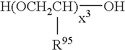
[H(OCH2CH)](O)[R95]
